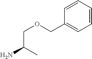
C1=CC=CC(COCC(N)C)=C1
